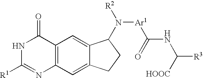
C12=C(C=C3C(=C1)C(N([Ar1]C(NC([R3])[HOOC])=O)[R2])CC3)N=C([R1])NC2=O
